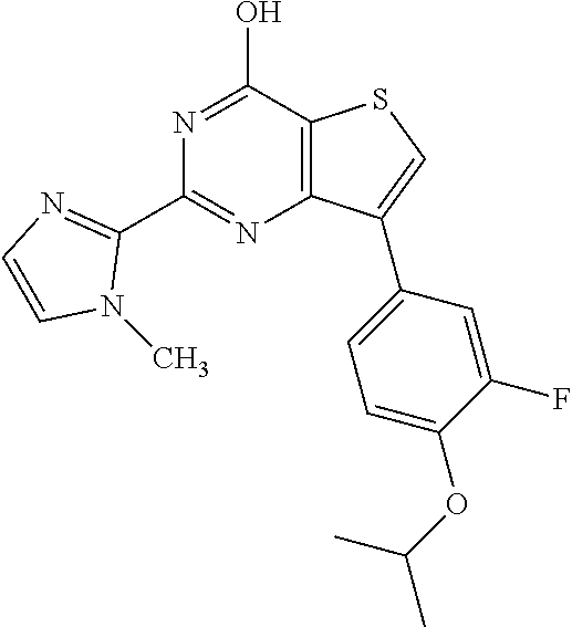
N1=C(O)C2=C(N=C1C1=NC=CN1C)C(C1=CC=C(OC(C)C)C(F)=C1)=CS2
